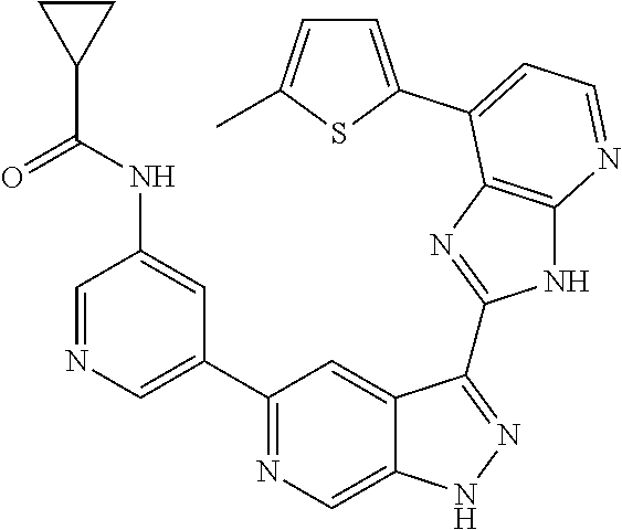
C1=NC=C(C2=NC=C3C(=C2)C(C2=NC4=C(N2)N=CC=C4C2=CC=C(C)S2)=NN3)C=C1NC(C1CC1)=O
